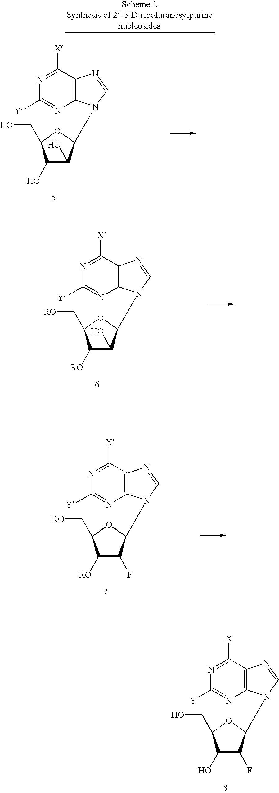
C1(O)C(O)C(N2C3=C(N=C2)C([X])=NC([Y])=N3)OC1CO.C1([RO])C(O)C(N2C3=C(N=C2)C([X])=NC([Y])=N3)OC1C[RO].C1([RO])C(F)C(N2C3=C(N=C2)C([X])=NC([Y])=N3)OC1C[RO].C1(O)C(F)C(N2C3=C(N=C2)C([X])=NC([Y])=N3)OC1CO
